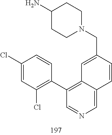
C1(N)CCN(CC2=CC3=C(C4=C(Cl)C=C(Cl)C=C4)C=NC=C3C=C2)CC1
